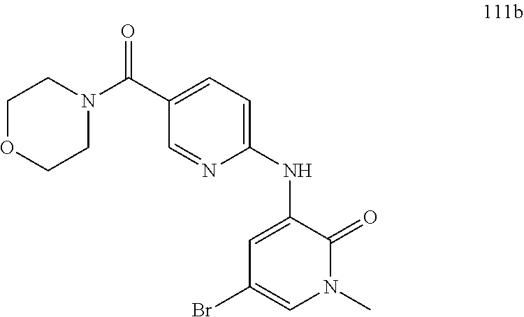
C1(NC2=CC(Br)=CN(C)C2=O)=CC=C(C(N2CCOCC2)=O)C=N1
